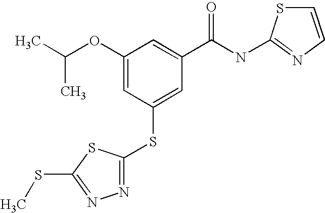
C(C)(OC1=CC(SC2=NN=C(SC)S2)=CC(C(NC2=NC=CS2)=O)=C1)C
